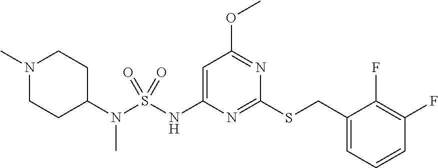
C1=C(NS(N(C2CCN(C)CC2)C)(=O)=O)N=C(SCC2=CC=CC(F)=C2F)N=C1OC
